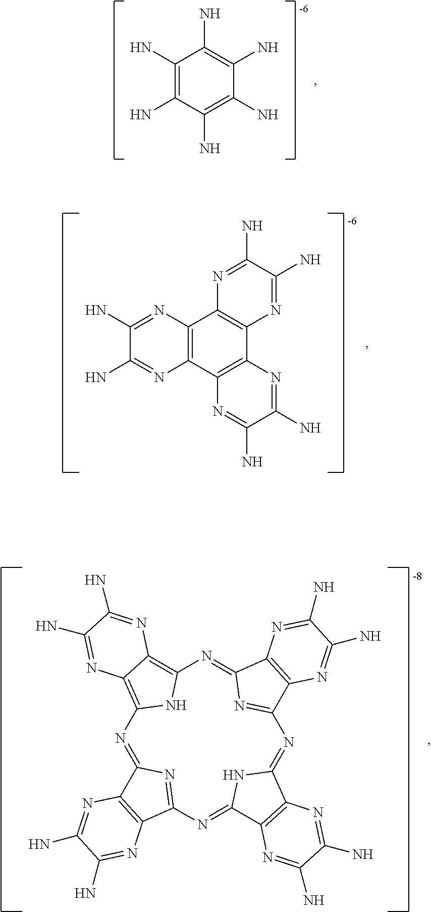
N1=C2N=C(N=C3NC(=NC4=NC(=NC5=C6C(=C1N5)N=C(N)C(N)=N6)C1=C4N=C(N)C(N)=N1)C1=C3N=C(N)C(N)=N1)C1=C2N=C(N)C(N)=N1.C1(N)=C(N)C(N)=C(N)C(N)=C1N.C12=C(C3=C(C4=C1N=C(N)C(N)=N4)N=C(N)C(N)=N3)N=C(N)C(N)=N2
